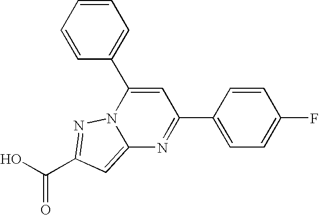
O=C(O)C1=NN2C(=C1)N=C(C1=CC=C(F)C=C1)C=C2C1=CC=CC=C1
